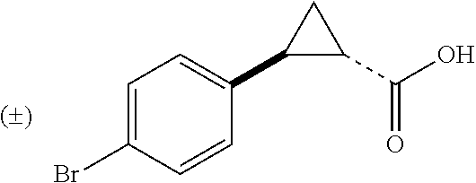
C1=C(Br)C=CC(C2C(C(O)=O)C2)=C1
